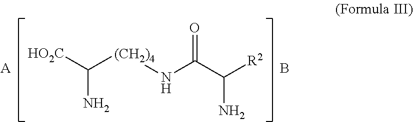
C(N)([HO2C])[(CH2)4]NC(C([R2])N)=O.[A].B
